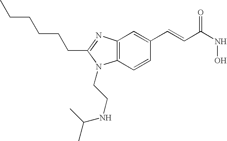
C12=C(N=C(CCCCCC)N1CCNC(C)C)C=C(C=CC(NO)=O)C=C2
